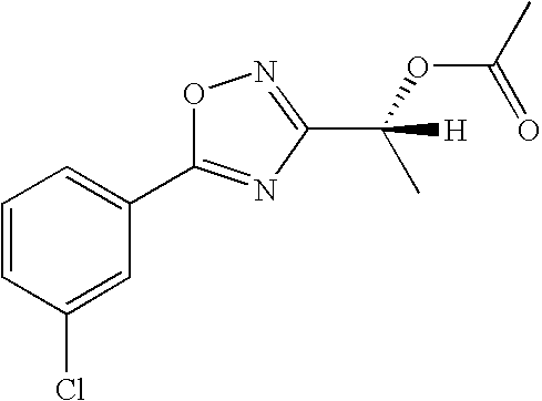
C1=C(C2=NC(C([H])(OC(C)=O)C)=NO2)C=C(Cl)C=C1
